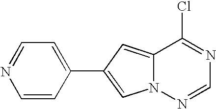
ClC1=NC=NN2C1=CC(C1=CC=NC=C1)=C2
